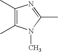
C1(C)=C(C)N(C)C(C)=N1
